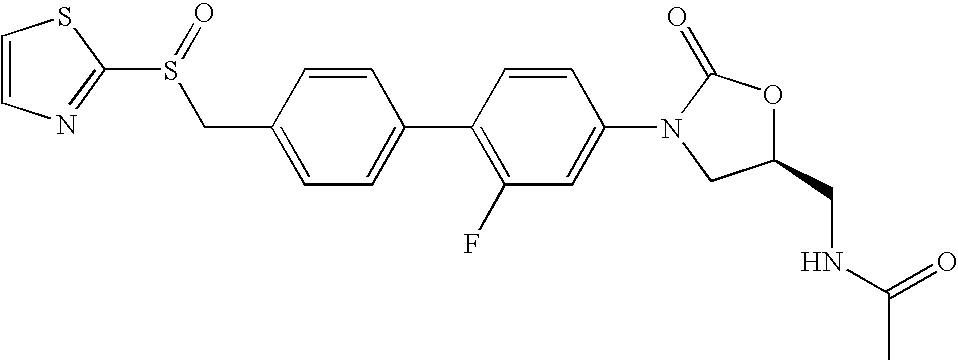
C1(CS(C2=NC=CS2)=O)=CC=C(C2=C(F)C=C(N3CC(CNC(C)=O)OC3=O)C=C2)C=C1
